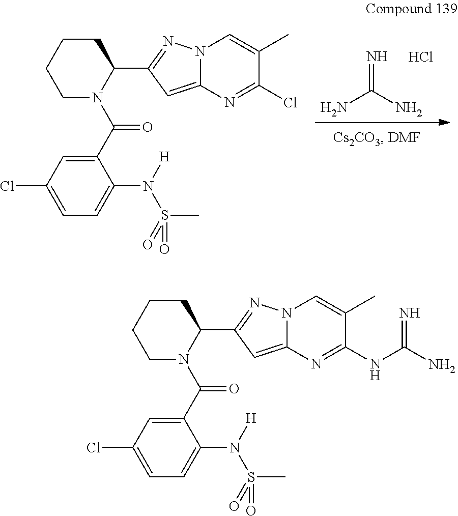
Cl.N=C(N)N.C1(C(=O)N2C(C3=NN4C(=C3)N=C(Cl)C(C)=C4)CCCC2)=CC(Cl)=CC=C1N([H])S(=O)(C)=O.C1(C(=O)N2C(C3=NN4C(=C3)N=C(NC(N)=N)C(C)=C4)CCCC2)=CC(Cl)=CC=C1N([H])S(=O)(C)=O
